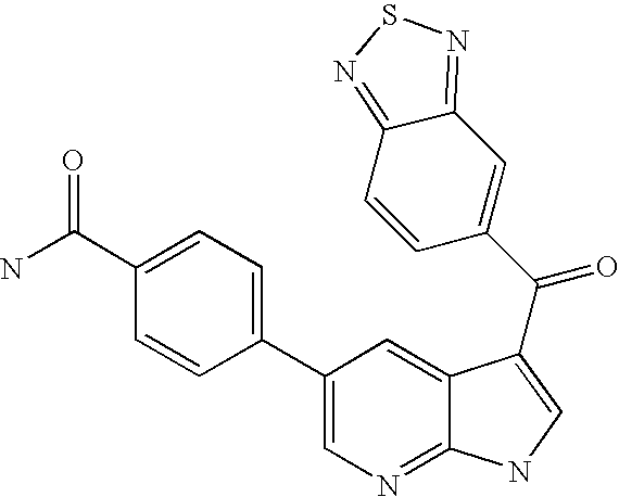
C1(C2=CC=C(C(=O)N)C=C2)=CN=C2C(=C1)C(C(=O)C1=CC3=NSN=C3C=C1)=CN2
